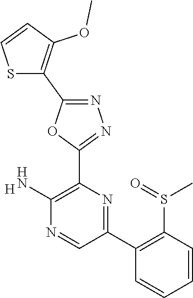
[H].C1(N)=C(C2=NN=C(C3=C(OC)C=CS3)O2)N=C(C2=C(S(C)=O)C=CC=C2)C=N1
